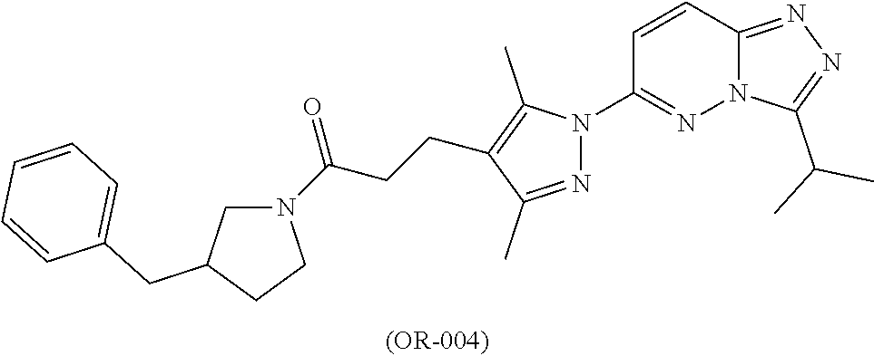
C12=NN=C(C(C)C)N1N=C(N1N=C(C)C(CCC(N3CC(CC4=CC=CC=C4)CC3)=O)=C1C)C=C2
